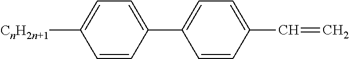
C1=CC(C2=CC=C(C=C)C=C2)=CC=C1[CnH2n+1]
